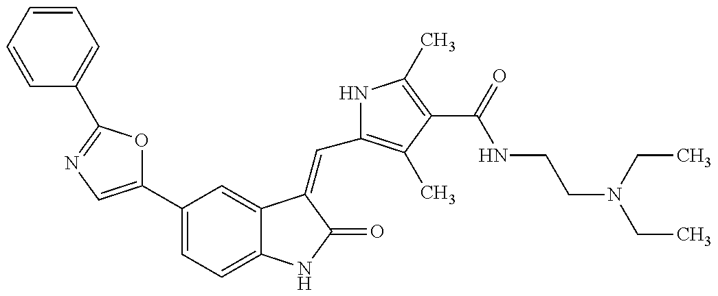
C1(C2=CN=C(C3=CC=CC=C3)O2)=CC=C2C(=C1)C(=CC1=C(C)C(C(=O)NCCN(CC)CC)=C(C)N1)C(=O)N2
